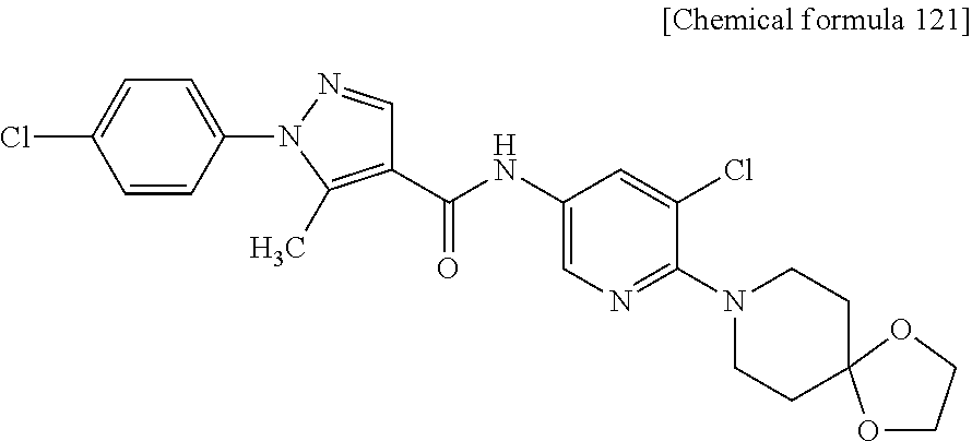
C1(N2N=CC(C(NC3=CN=C(N4CCC5(CC4)OCCO5)C(Cl)=C3)=O)=C2C)=CC=C(Cl)C=C1
